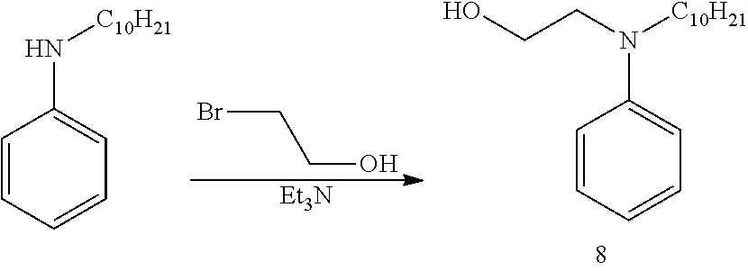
BrCCO.[Et3N].C1=CC=CC=C1N(CCO)[C10H21].C1=CC=CC=C1N[C10H21]
